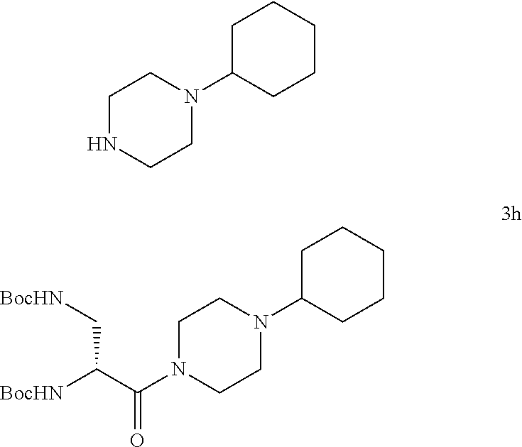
C1NCCN(C2CCCCC2)C1.C1N(C(C([BocHN])C[BocHN])=O)CCN(C2CCCCC2)C1
